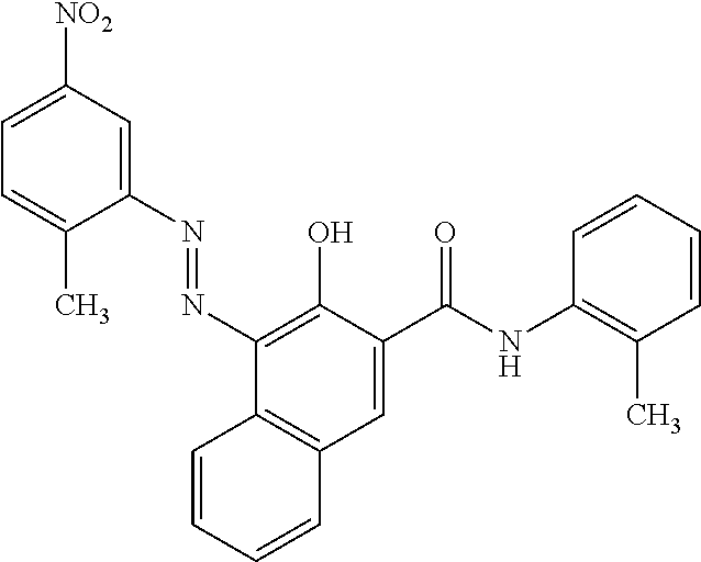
C1([NO2])=CC=C(C)C(N=NC2=C(O)C(C(NC3=C(C)C=CC=C3)=O)=CC3=C2C=CC=C3)=C1
